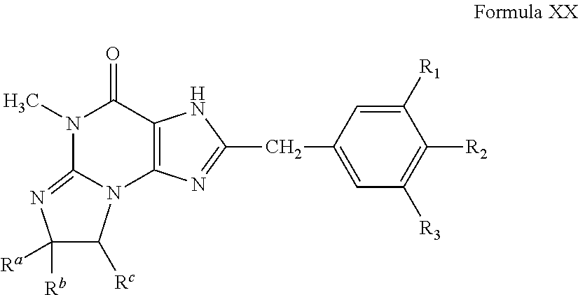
N1(C)C(=O)C2=C(N=C(CC3=CC([R3])=C([R2])C([R1])=C3)N2)N2C([Rc])C([Rb])([Ra])N=C12
